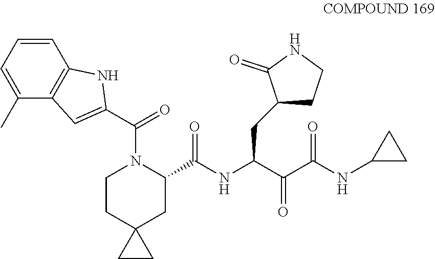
C1=CC2=C(C(C)=C1)C=C(C(N1C(C(=O)NC(CC3CCNC3=O)C(=O)C(=O)NC3CC3)CC3(CC1)CC3)=O)N2
